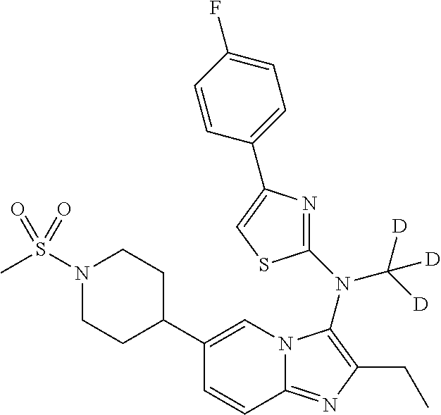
C1(C2CCN(S(C)(=O)=O)CC2)=CN2C(=NC(CC)=C2N(C2=NC(C3=CC=C(F)C=C3)=CS2)C([D])([D])[D])C=C1
